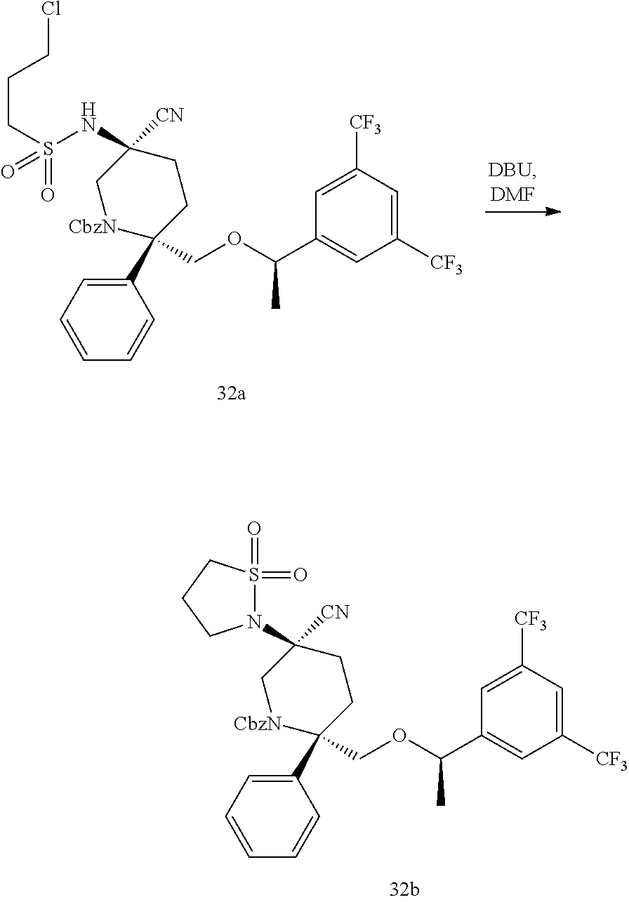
C1(C2(COC(C3=CC([CF3])=CC([CF3])=C3)C)[CbzN]CC(NS(=O)(=O)CCCCl)([CN])CC2)=CC=CC=C1.C1(C2(COC(C3=CC([CF3])=CC([CF3])=C3)C)[CbzN]CC(N3S(=O)(=O)CCC3)([CN])CC2)=CC=CC=C1
